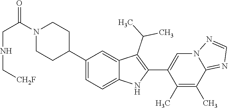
C1(C2CCN(C(CNC[CH2F])=O)CC2)=CC=C2C(=C1)C(C(C)C)=C(C1=CN3C(=NC=N3)C(C)=C1C)N2
